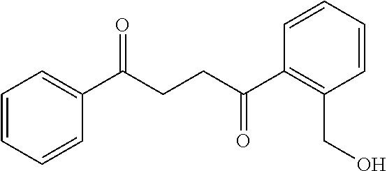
C1(C(CCC(C2=C(CO)C=CC=C2)=O)=O)=CC=CC=C1
